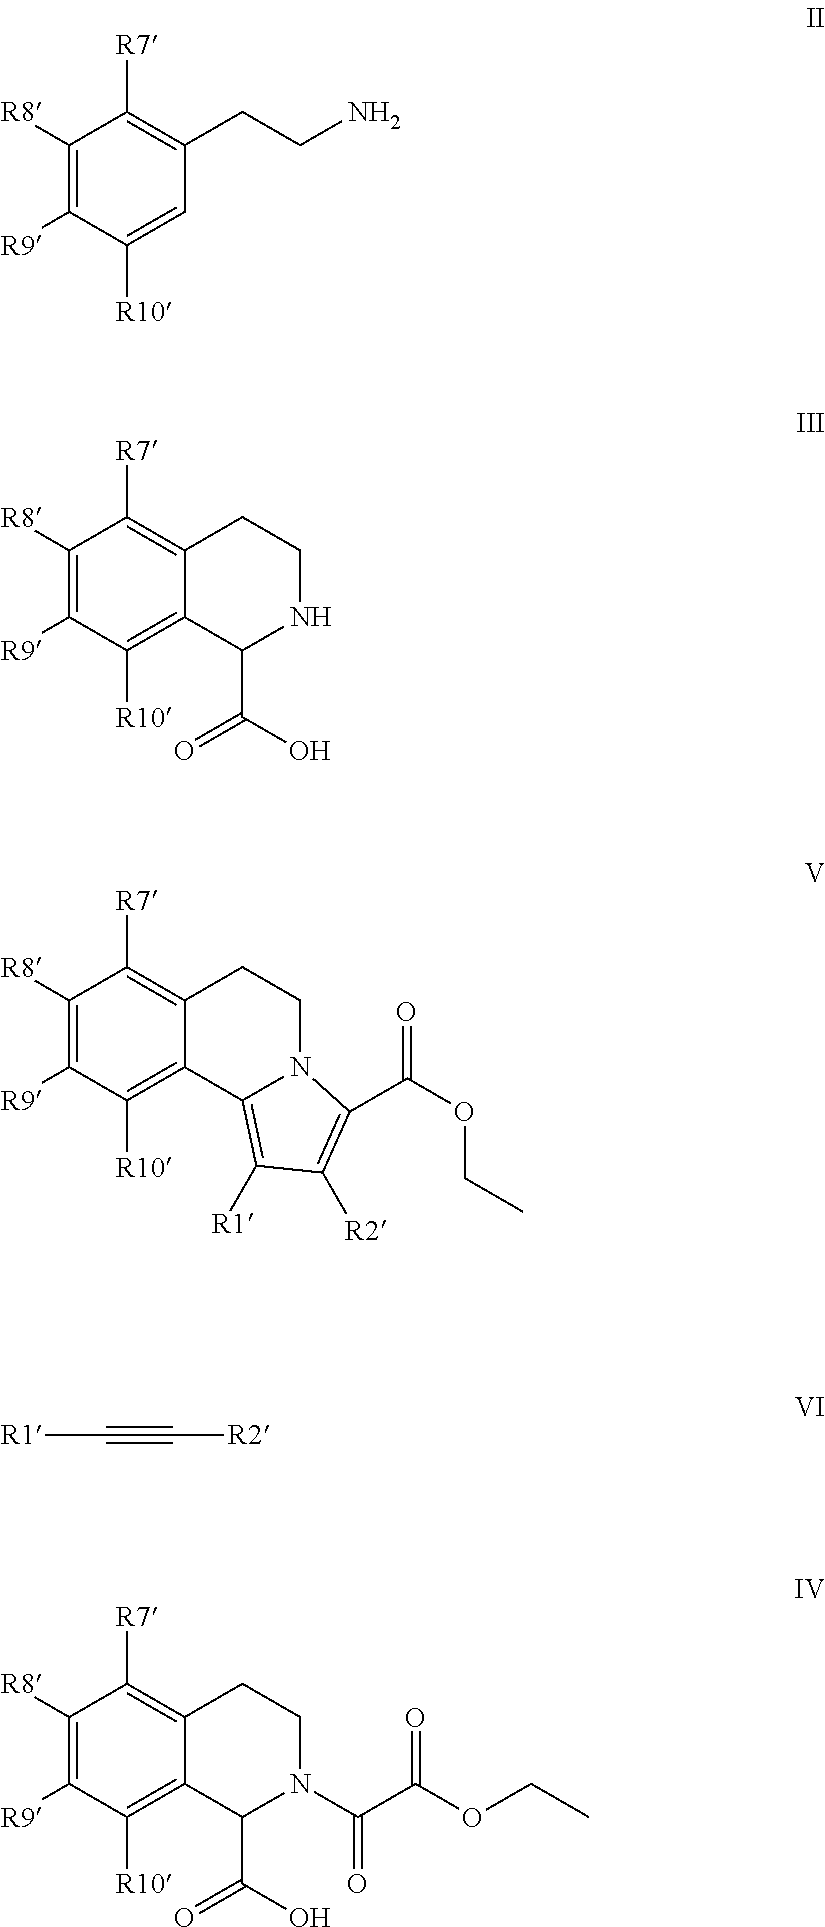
C1([R8])=C([R9])C([R10])=CC(CCN)=C1[R7].C1([R8])=C([R9])C([R10])=C2C(=C1[R7])CCNC2C(O)=O.C1([R8])=C([R9])C([R10])=C2C(=C1[R7])CCN1C(C(OCC)=O)=C([R2])C([R1])=C21.[R1]C#C[R2].C1([R8])=C([R9])C([R10])=C2C(=C1[R7])CCN(C(C(OCC)=O)=O)C2C(=O)O
